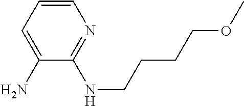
C1=CC=C(N)C(NCCCCOC)=N1
